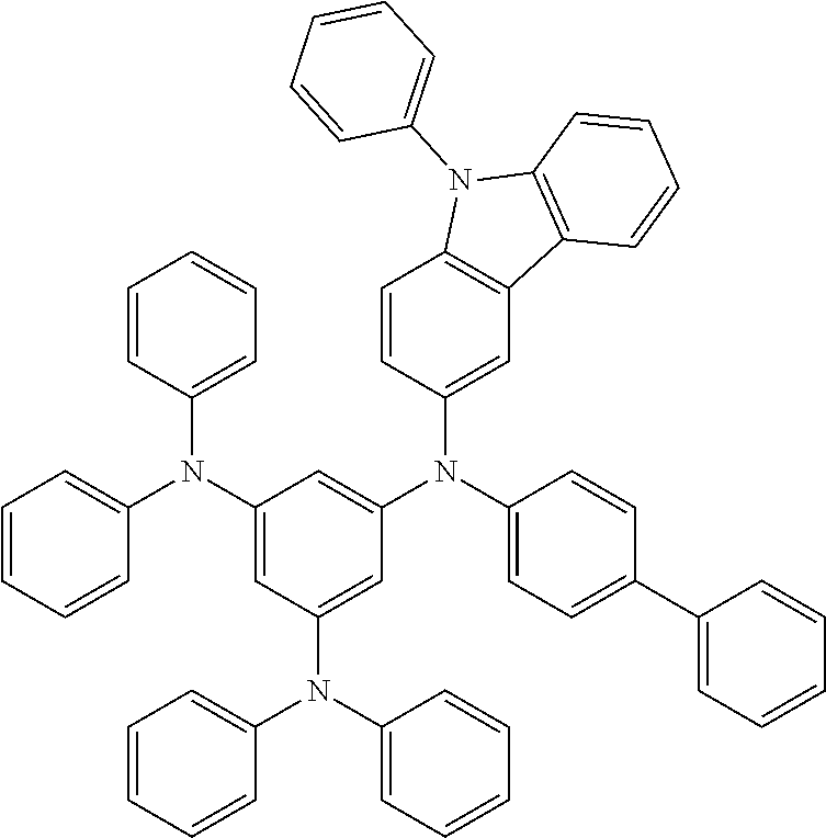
C12=C(C=C(N(C3=CC(N(C4=CC=CC=C4)C4=CC=CC=C4)=CC(N(C4=CC=CC=C4)C4=CC=CC=C4)=C3)C3=CC=C(C4=CC=CC=C4)C=C3)C=C1)C1=C(N2C2=CC=CC=C2)C=CC=C1
